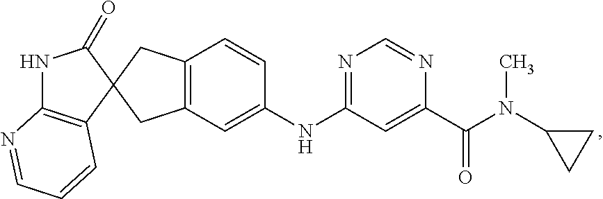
C1(=O)NC2=C(C=CC=N2)C12CC1=C(C2)C=CC(NC2=NC=NC(C(=O)N(C3CC3)C)=C2)=C1
